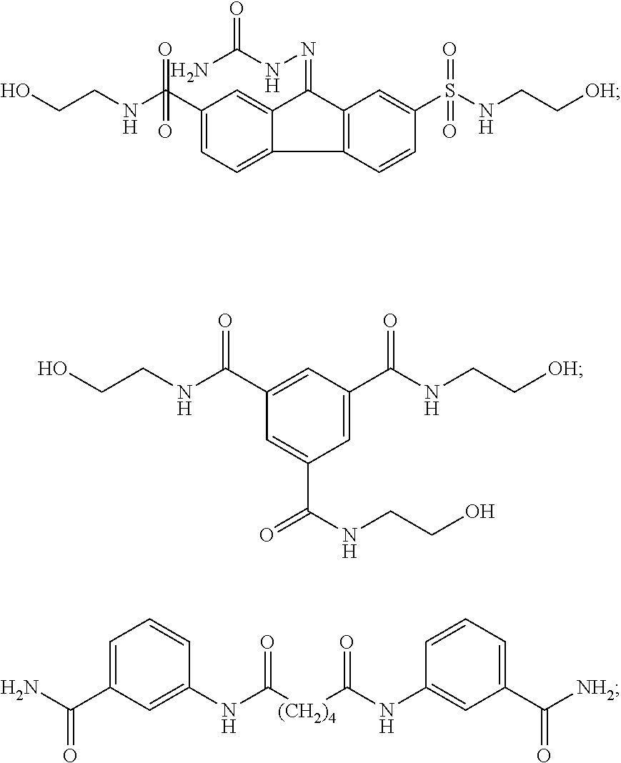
C1=C(C(NCC[OH])=O)C=C(C(NCCO)=O)C=C1C(=O)NCCO.C(C1=CC=CC(NC(=O)[(CH2)4]C(=O)NC2=CC(C([NH2])=O)=CC=C2)=C1)(=O)N.C1(C(=O)(NCCO)=O)=CC=C2C(=C1)C(=NNC(N)=O)C1=C2C=CC(S(=O)(NCC[OH])=O)=C1
